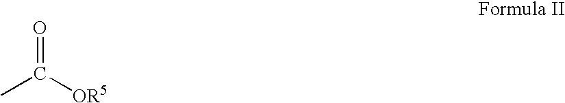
O=C(C)[OR5]
